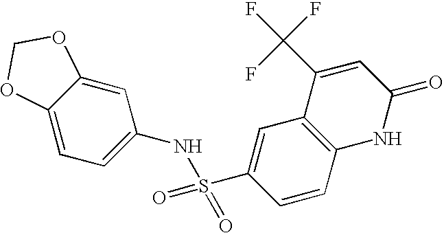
C12=CC=C(NS(C3=CC4=C(C=C3)NC(=O)C=C4C(F)(F)F)(=O)=O)C=C1OCO2
